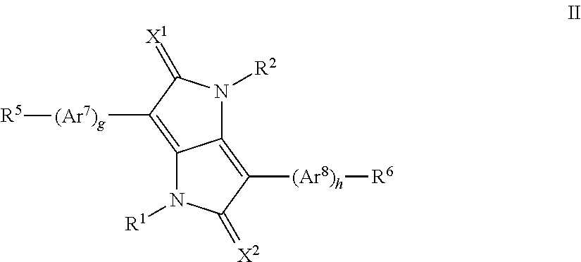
C12=C([(Ar8)h][R6])C(=[X2])N([R1])C1=C([(Ar7)g][R5])C(=[X1])N2[R2]
